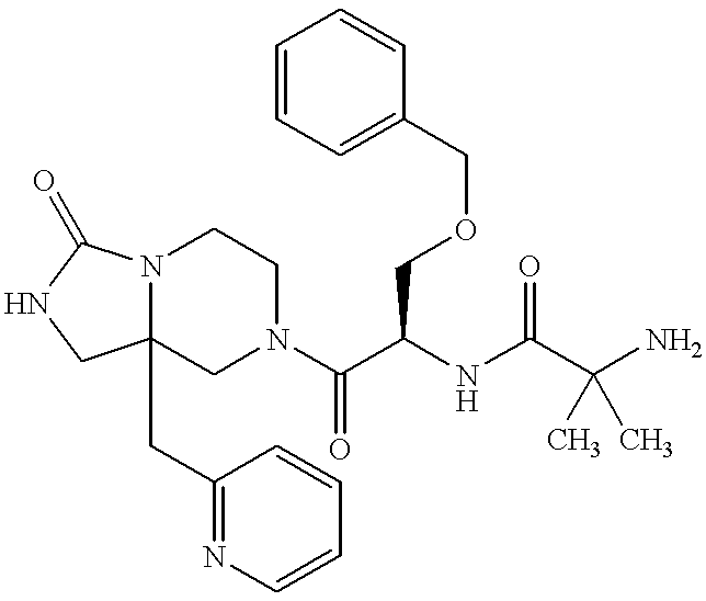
N12C(CC3=NC=CC=C3)(CN(C(C(NC(C(N)(C)C)=O)COCC3=CC=CC=C3)=O)CC1)CNC2=O
